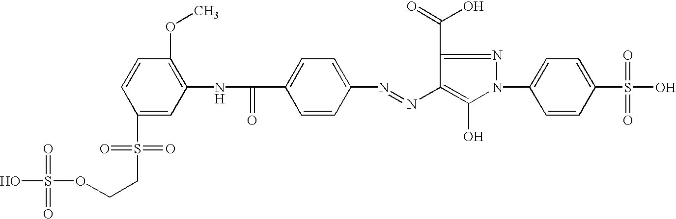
N(=NC1=C(O)N(C2=CC=C(S(O)(=O)=O)C=C2)N=C1C(=O)O)C1=CC=C(C(=O)NC2=C(OC)C=CC(S(CCOS(O)(=O)=O)(=O)=O)=C2)C=C1
